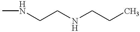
CNCCNCCC
